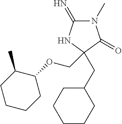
N1(C)C(=N)NC(CC2CCCCC2)(COC2C(C)CCCC2)C1=O
